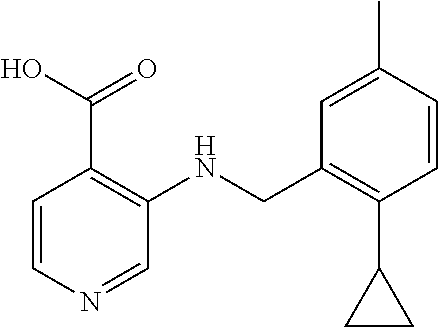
C1=CN=CC(NCC2=C(C3CC3)C=CC(C)=C2)=C1C(O)=O
